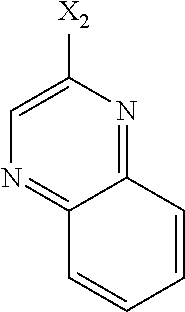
C12=NC([X2])=CN=C1C=CC=C2
